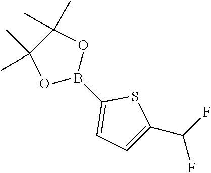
B1(C2=CC=C(C(F)F)S2)OC(C)(C)C(C)(C)O1
